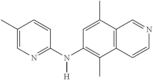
C1(C)=CN=C(N(C2=C(C)C3=C(C(C)=C2)C=NC=C3)[H])C=C1
